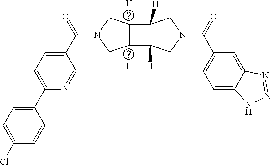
[H].[H].C1=C(C(N2CC3C(C4([H])C3([H])CN(C(C3=CC=C5C(=C3)N=NN5)=O)C4)C2)=O)C=NC(C2=CC=C(Cl)C=C2)=C1
